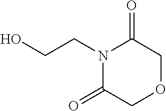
OCCN1C(=O)COCC1=O
